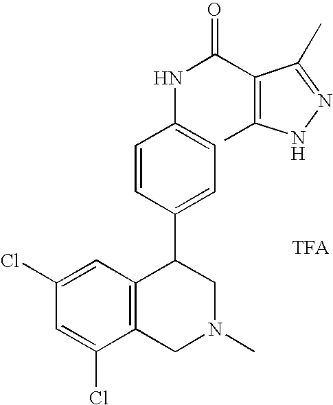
C1(Cl)=CC2=C(C(Cl)=C1)CN(C)CC2C1=CC=C(NC(=O)C2=C(C)NN=C2C)C=C1.[TFA]
